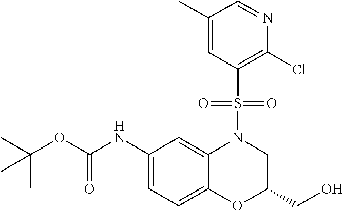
C1(NC(OC(C)(C)C)=O)=CC=C2C(=C1)N(S(C1=C(Cl)N=CC(C)=C1)(=O)=O)CC(CO)O2
